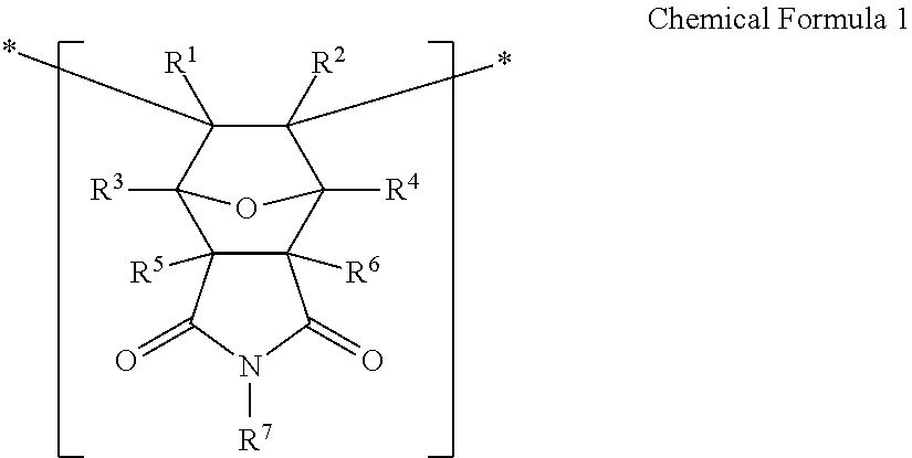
C12([R5])C([R6])(C3([R4])C(*)([R2])C(*)([R1])C1([R3])O3)C(=O)N([R7])C2=O
